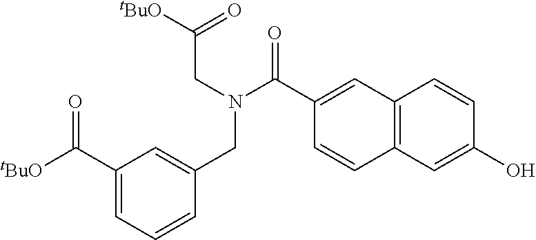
C1=CC=C(C([tBuO])=O)C=C1CN(CC([tBuO])=O)C(=O)C1=CC2=C(C=C1)C=C(O)C=C2
